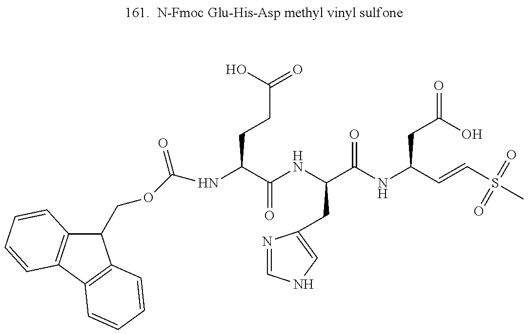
C1(COC(NC(C(=O)NC(CC2=CNC=N2)C(=O)NC(CC(O)=O)C=CS(=O)(=O)C)CCC(=O)O)=O)C2=C(C3=C1C=CC=C3)C=CC=C2
